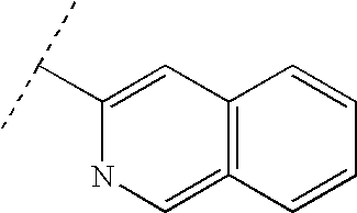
C12=C(=CNC(C(C)C)=C1)C=CC=C2
